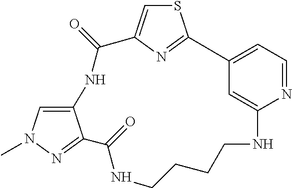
C1CCCNC2=CC(=CC=N2)C2=NC(=CS2)C(=O)NC2=CN(C)N=C2C(=O)N1
